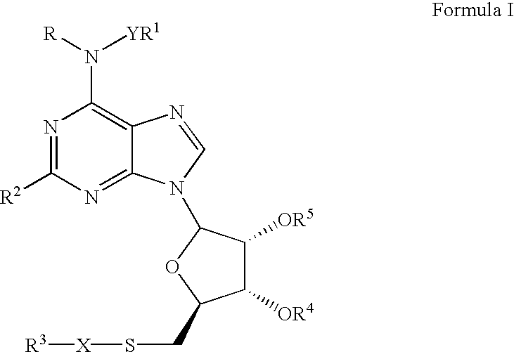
N1=C([R2])N=C2C(=C1N([R])[YR1])N=CN2C1C([OR5])C([OR4])C(CS[X][R3])O1
